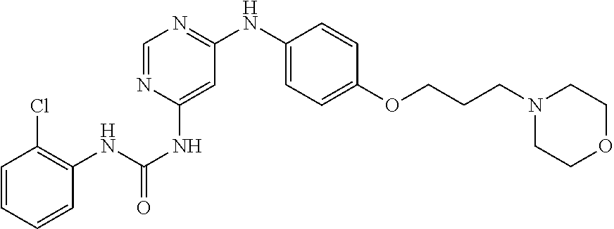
C1(OCCCN2CCOCC2)=CC=C(NC2=NC=NC(NC(NC3=C(Cl)C=CC=C3)=O)=C2)C=C1
